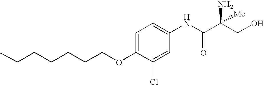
C1=C(OCCCCCCC)C(Cl)=CC(NC(C(CO)(N)[Me])=O)=C1
